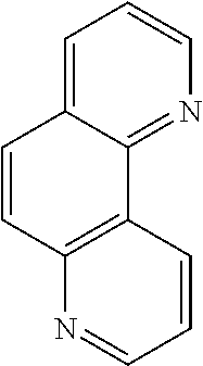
C1=C2C(=NC=C1)C1=C(C=C2)N=CC=C1
